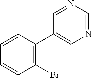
C1(Br)=C(C2=CN=CN=C2)C=CC=C1
